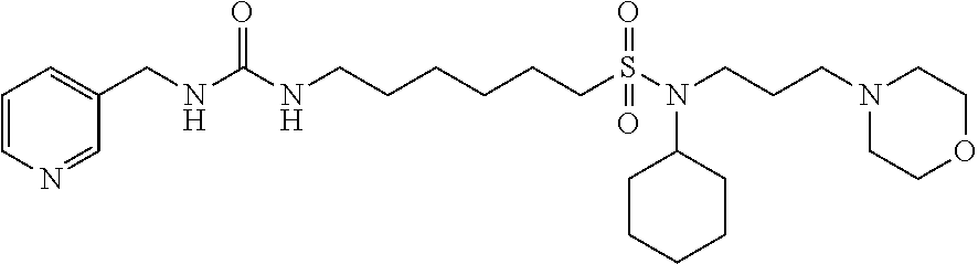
C1=CN=CC(CNC(NCCCCCCS(N(CCCN2CCOCC2)C2CCCCC2)(=O)=O)=O)=C1
